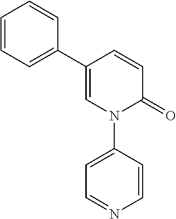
C1=CC(C2=CC=CC=C2)=CN(C2=CC=NC=C2)C1=O
